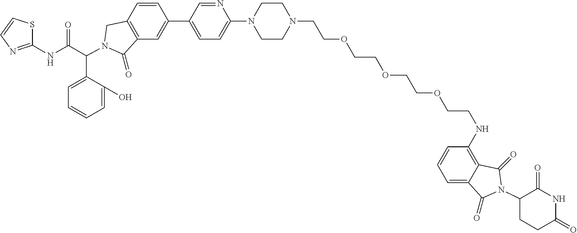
C1(C2=CC3=C(C=C2)CN(C(C2=CC=CC=C2O)C(NC2=NC=CS2)=O)C3=O)=CC=C(N2CCN(CCOCCOCCOCCNC3=C4C(=CC=C3)C(=O)N(C3CCC(=O)NC3=O)C4=O)CC2)N=C1
